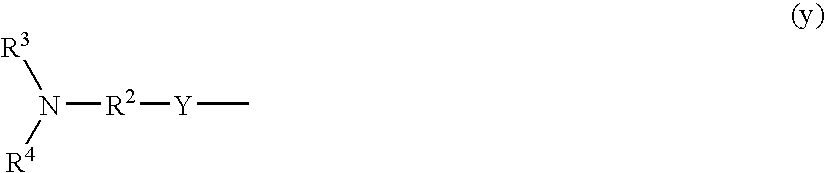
N([R2][Y]C)([R3])[R4]
